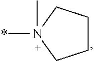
C1CCN(*)(C)C1
